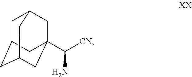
C1C2CC3CC(C([CN])N)(CC1C3)C2
